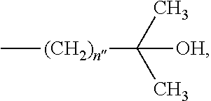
[(CH2)n](C)C(C)(C)[OH]
